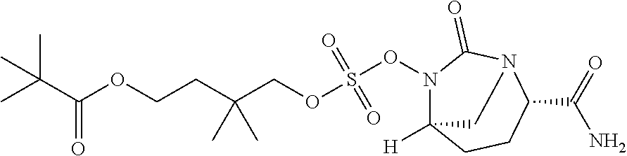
N1(OS(OCC(CCOC(=O)C(C)(C)C)(C)C)(=O)=O)C2([H])CCC(C(=O)N)N(C1=O)C2
